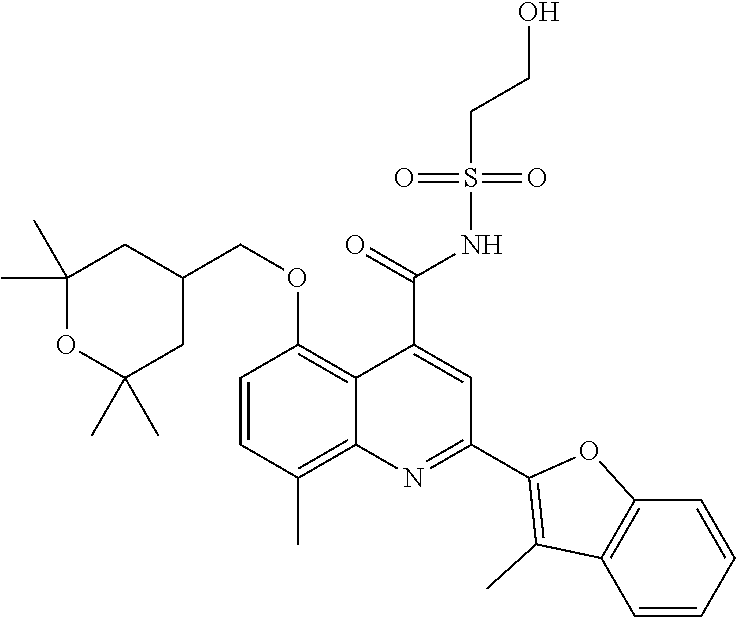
C1=CC(C)=C2C(=C1OCC1CC(C)(C)OC(C)(C)C1)C(C(=O)NS(CCO)(=O)=O)=CC(C1=C(C)C3=C(O1)C=CC=C3)=N2
